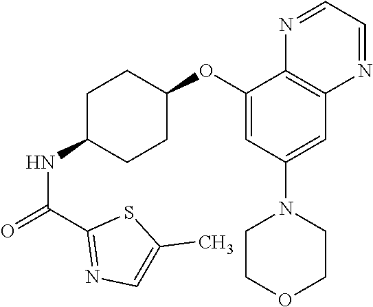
C1(C(=O)NC2CCC(OC3=CC(N4CCOCC4)=CC4=C3N=CC=N4)CC2)=NC=C(C)S1
